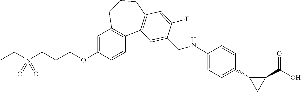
C1=C(OCCCS(CC)(=O)=O)C=CC2=C1CCCC1=C2C=C(CNC2=CC=C(C3CC3C(O)=O)C=C2)C(F)=C1
